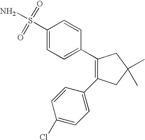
NS(C1=CC=C(C2=C(C3=CC=C(Cl)C=C3)CC(C)(C)C2)C=C1)(=O)=O
